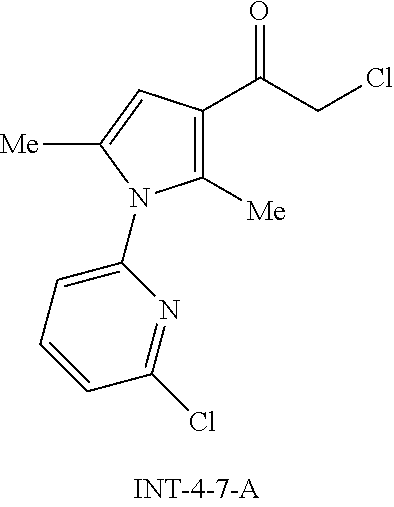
C1=CC=C(N2C([Me])=C(C(CCl)=O)C=C2[Me])N=C1Cl
